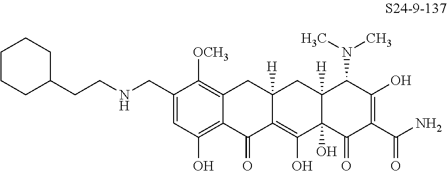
C1=C(CNCCC2CCCCC2)C([OCH3])=C2C(=C1O)C(=O)C1=C(O)C3(O)C([H])(CC1([H])C2)C(N(C)C)C(O)=C(C(N)=O)C3=O
